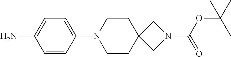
C1=C(N)C=CC(N2CCC3(CC2)CN(C(OC(C)(C)C)=O)C3)=C1
